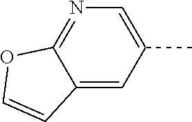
C12=CC(C)=CN=C1OC=C2
